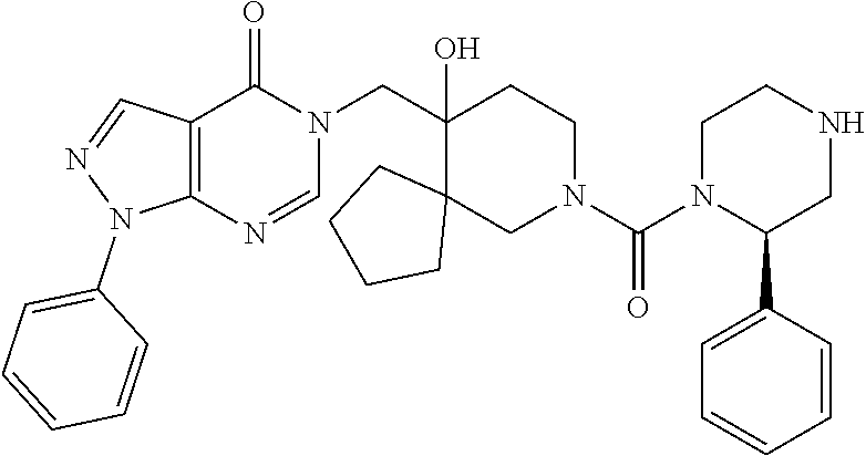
C(C1(O)CCN(C(N2C(C3=CC=CC=C3)CNCC2)=O)CC12CCCC2)N1C(=O)C2=C(N=C1)N(C1=CC=CC=C1)N=C2
